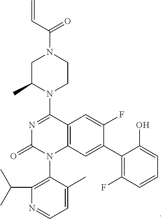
C=CC(=O)N1CC(C)N(C2=NC(=O)N(C3=C(C(C)C)N=CC=C3C)C3=C2C=C(F)C(C2=C(F)C=CC=C2O)=C3)CC1
